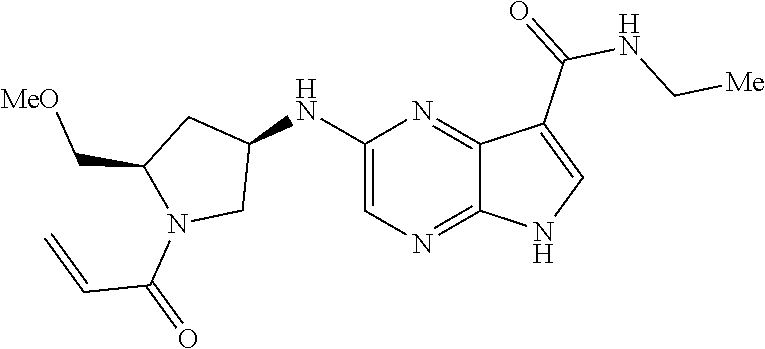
C1(NC2CC(C[MeO])N(C(C=C)=O)C2)=CN=C2C(=N1)C(C(NC[Me])=O)=CN2
